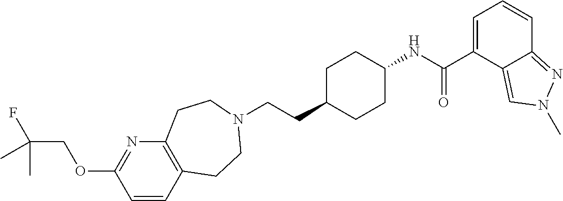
C(CC1CCC(NC(C2=CC=CC3=NN(C)C=C23)=O)CC1)N1CCC2=C(N=C(OCC(F)(C)C)C=C2)CC1
